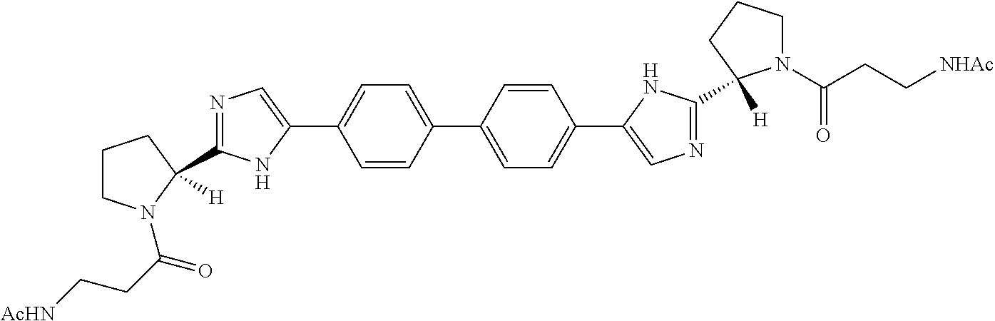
C1CN(C(=O)CC[AcHN])C(C2=NC=C(C3=CC=C(C4=CC=C(C5=CN=C(C6([H])N(C(CC[NHAc])=O)CCC6)N5)C=C4)C=C3)N2)([H])C1
